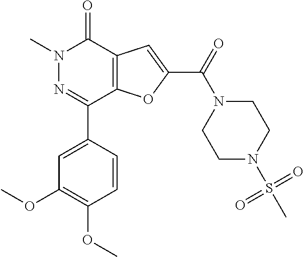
N1(C)N=C(C2=CC(OC)=C(OC)C=C2)C2=C(C1=O)C=C(C(=O)N1CCN(S(C)(=O)=O)CC1)O2
